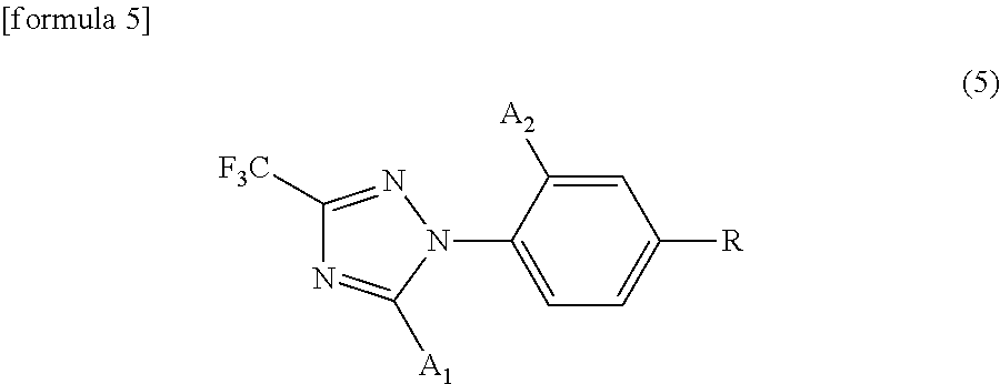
C1=C([A2])C(N2N=C([F3C])N=C2[A1])=CC=C1[R]
